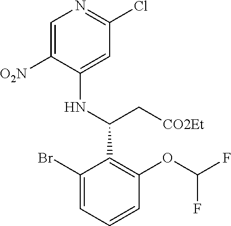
C1(Br)=CC=CC(OC(F)F)=C1C(NC1=CC(Cl)=NC=C1[O2N])C[CO2Et]
